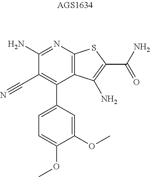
C1(C#N)=C(C2=CC=C(OC)C(OC)=C2)C2=C(N=C1N)SC(C(N)=O)=C2N
